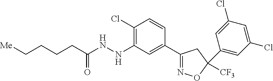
C(CC(NNC1=C(Cl)C=CC(C2=NOC([CF3])(C3=CC(Cl)=CC(Cl)=C3)C2)=C1)=O)CC[Me]
